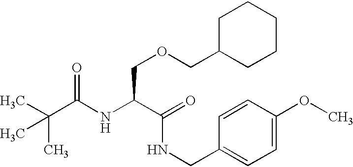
N(C(C(NCC1=CC=C(OC)C=C1)=O)COCC1CCCCC1)C(C(C)(C)C)=O
